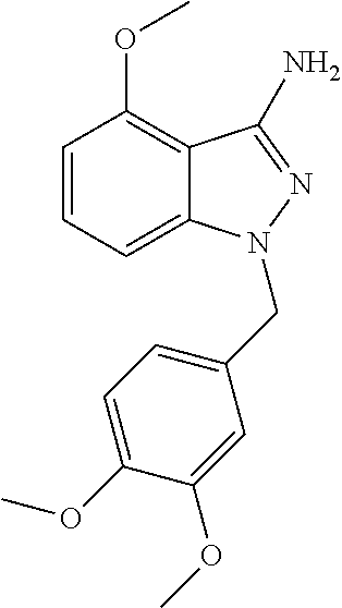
C1=CC=C2C(=C1OC)C(N)=NN2CC1=CC=C(OC)C(OC)=C1
